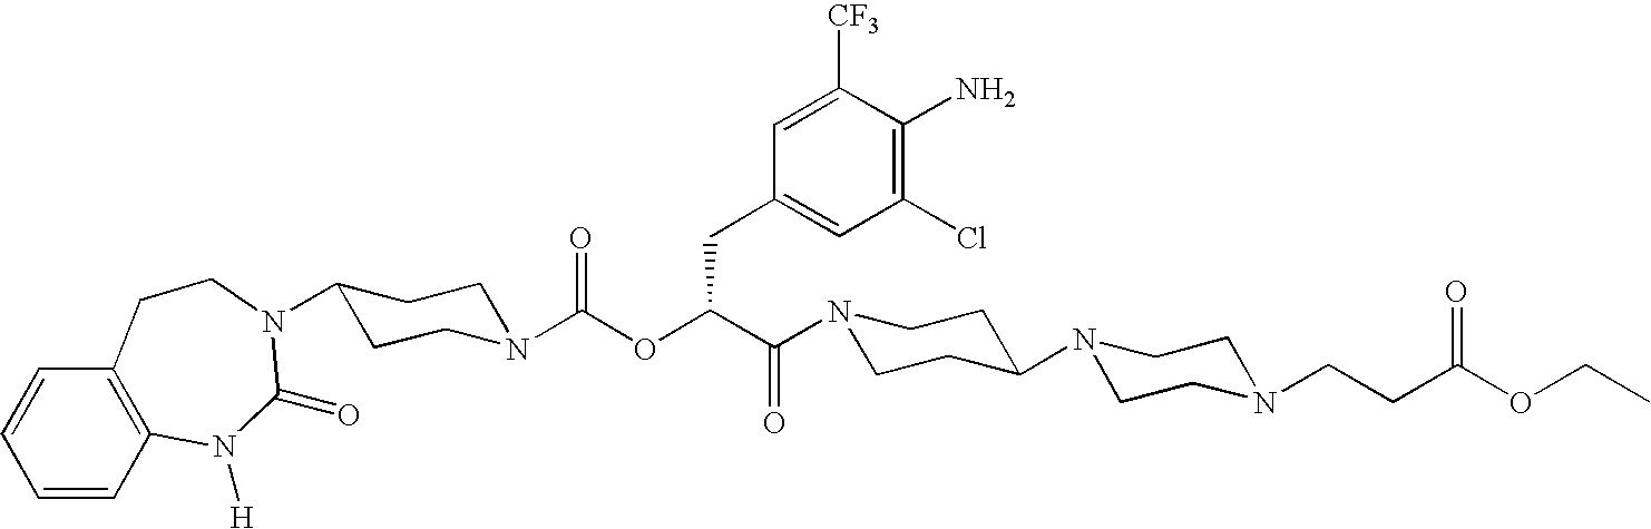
C12=C(C=CC=C1)CCN(C1CCN(C(OC(C(=O)N3CCC(N4CCN(CCC(OCC)=O)CC4)CC3)CC3=CC(Cl)=C(N)C([CF3])=C3)=O)CC1)C(=O)N2[H]
